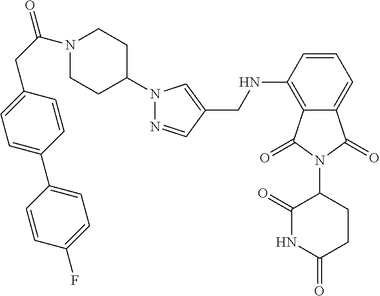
C1=C(C2=CC=C(F)C=C2)C=CC(CC(N2CCC(N3N=CC(CNC4=C5C(=CC=C4)C(=O)N(C4C(=O)NC(=O)CC4)C5=O)=C3)CC2)=O)=C1
